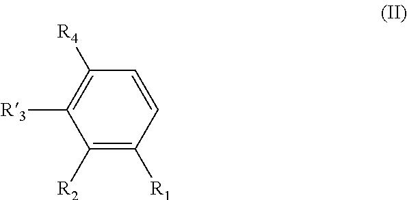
C1([R4])=C([R3])C([R2])=C([R1])C=C1
